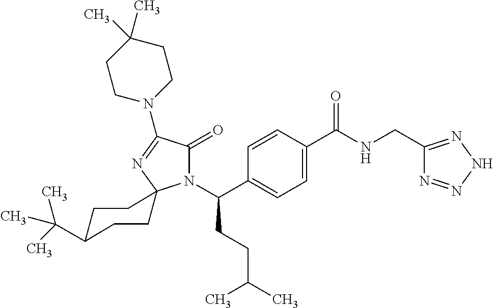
C1C(C(C)(C)C)CCC2(C1)N(C(C1=CC=C(C(NCC3=NNN=N3)=O)C=C1)CCC(C)C)C(=O)C(N1CCC(C)(C)CC1)=N2
